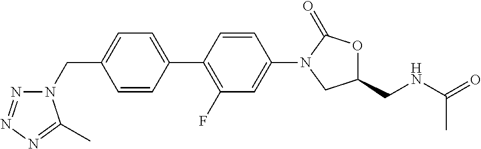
C1=CC(C2=C(F)C=C(N3CC(CNC(=O)C)OC3=O)C=C2)=CC=C1CN1N=NN=C1C
